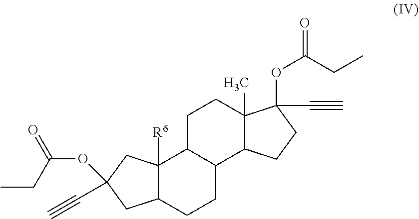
C12([R6])C(CCC3C1CCC1(C)C3CCC1(OC(=O)CC)C#C)CC(C#C)(OC(=O)CC)C2
